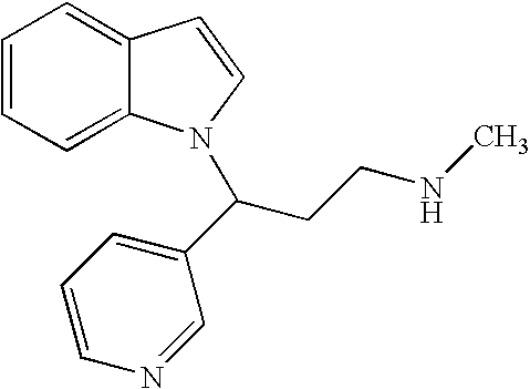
C1=CC=C2C(=C1)C=CN2C(CCNC)C1=CC=CN=C1
